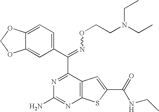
C1(C(C2=NC(N)=NC3=C2C=C(C(=O)NCC)S3)=NOCCN(CC)CC)=CC=C2C(=C1)OCO2
